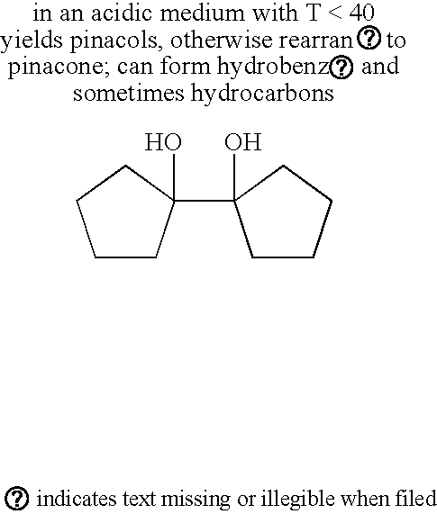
C1CC(C2(O)CCCC2)(O)CC1
